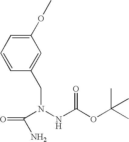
C1(OC)=CC=CC(CN(NC(OC(C)(C)C)=O)C(N)=O)=C1
